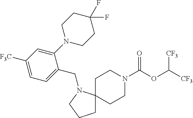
C1C2(N(CC3=CC=C([F3C])C=C3N3CCC(F)(F)CC3)CC1)CCN(C(OC([CF3])[CF3])=O)CC2
